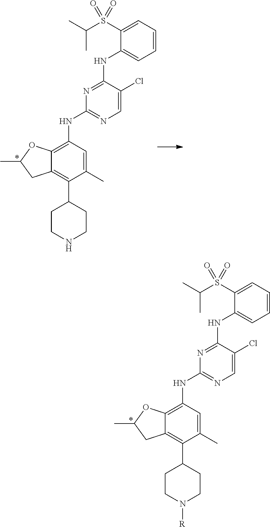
C1=C(C)C(C2CCNCC2)=C2C(=C1NC1=NC=C(Cl)C(NC3=CC=CC=C3S(C(C)C)(=O)=O)=N1)OC(C)C2.C1=C(C)C(C2CCN([R])CC2)=C2C(=C1NC1=NC=C(Cl)C(NC3=CC=CC=C3S(C(C)C)(=O)=O)=N1)OC(C)C2
